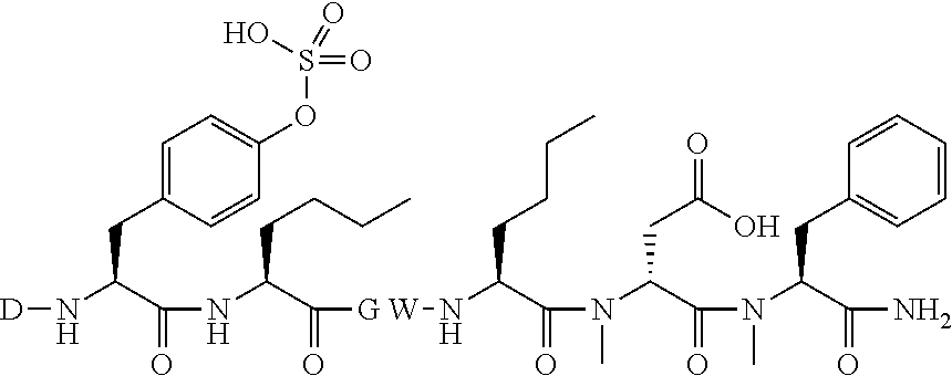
[D]NC(C(NC(C([G W]NC(C(N(C(C(N(C(C(N)=O)CC1=CC=CC=C1)C)=O)CC(=O)O)C)=O)CCCC)=O)CCCC)=O)CC1=CC=C(OS(=O)(=O)O)C=C1
